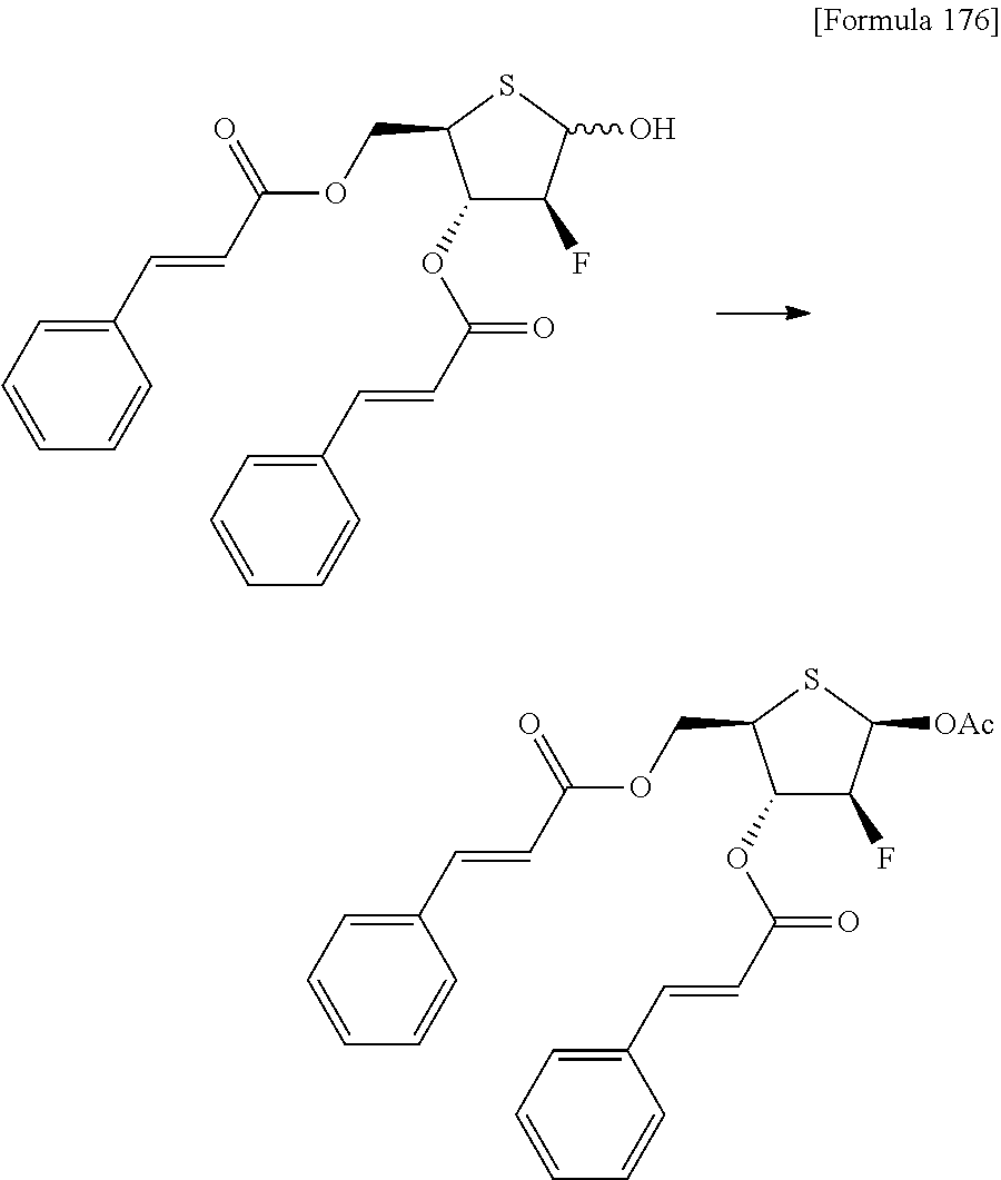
C1=C(C=CC(=O)OCC2SC(O)C(F)C2OC(C=CC2=CC=CC=C2)=O)C=CC=C1.C1=C(C=CC(=O)OCC2SC([OAc])C(F)C2OC(C=CC2=CC=CC=C2)=O)C=CC=C1
